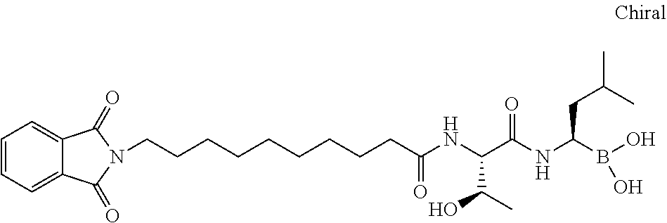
C(C(NC(C(NC(B(O)O)CC(C)C)=O)C(O)C)=O)CCCCCCCCN1C(=O)C2=CC=CC=C2C1=O
